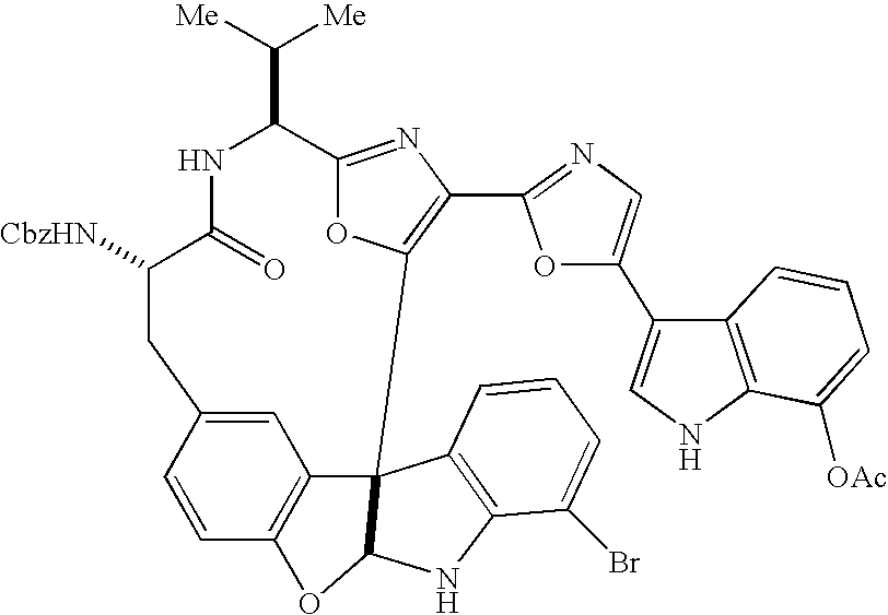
C(C1C2=NC(C3=NC=C(C4=CNC5=C4C=CC=C5[OAc])O3)=C(O2)C23C4=C(C=CC(=C4)CC([CbzHN])C(=O)N1)OC2NC1=C3C=CC=C1Br)([Me])[Me]
